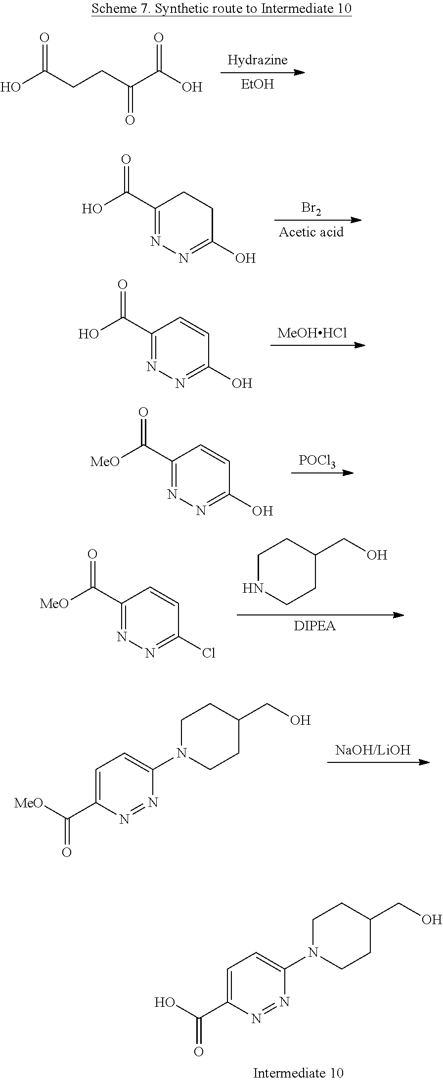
[EtOH].O=C(CCC(C(O)=O)=O)O.[Acetic acid].[Br2].OC(C1=NN=C(O)CC1)=O.[MeOHHCl].OC(C1=NN=C(O)C=C1)=O.[POCl3].[MeO]C(C1=NN=C(O)C=C1)=O.[DIPEA].C1NCCC(CO)C1.[MeO]C(C1=NN=C(Cl)C=C1)=O.[NaOH/LiOH].[MeO]C(C1=CC=C(N2CCC(CO)CC2)N=N1)=O.OC(C1=CC=C(N2CCC(CO)CC2)N=N1)=O
